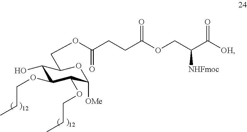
O(C(CCC(OCC(C([OH])=O)[NHFmoc])=O)=O)CC1C(O)C(OCCC)C(OCCC)C([OMe])O1
